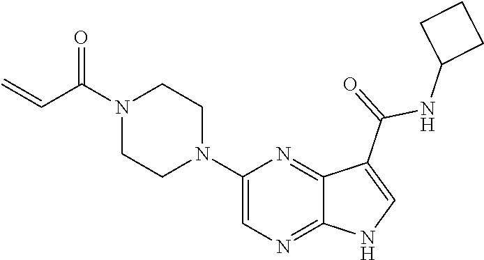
C1=C(N2CCN(C(C=C)=O)CC2)N=C2C(=N1)NC=C2C(=O)NC1CCC1
